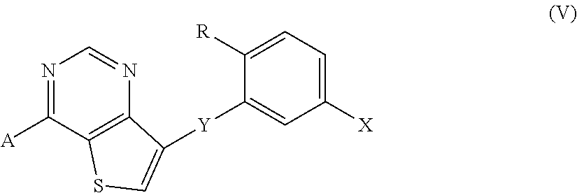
N1=C([A])C2=C(N=C1)C([Y]C1=CC([X])=CC=C1[R])=CS2
